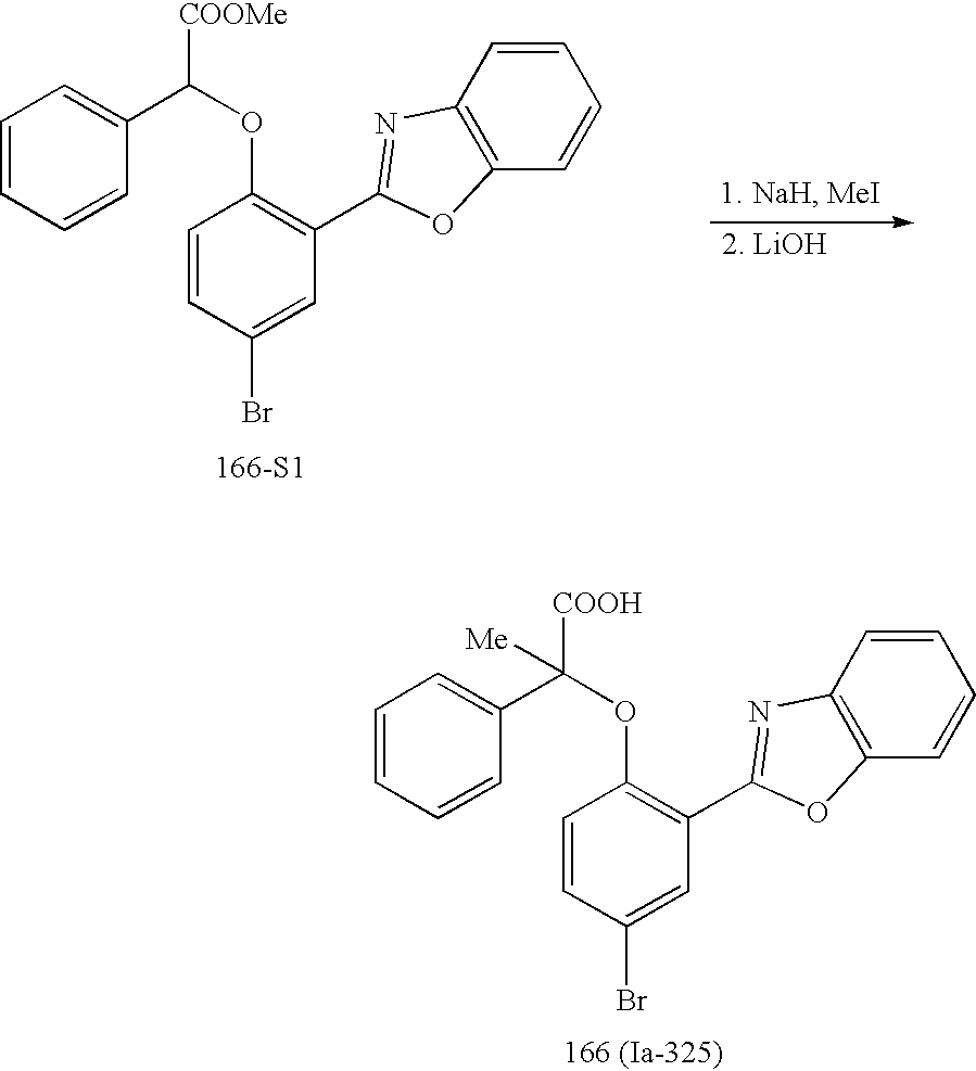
[166 (Ia-325)].O(C1=C(C2=NC3=C(O2)C=CC=C3)C=C(Br)C=C1)C([COOH])(C1=CC=CC=C1)[Me].[166-S1].O(C1=C(C2=NC3=C(O2)C=CC=C3)C=C(Br)C=C1)C([COOMe])C1=CC=CC=C1
